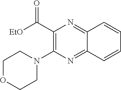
C1(C([EtO])=O)=C(N2CCOCC2)N=C2C(=N1)C=CC=C2
